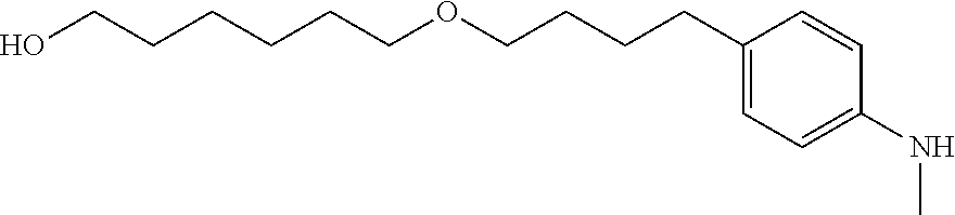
OCCCCCCOCCCCC1=CC=C(NC)C=C1
